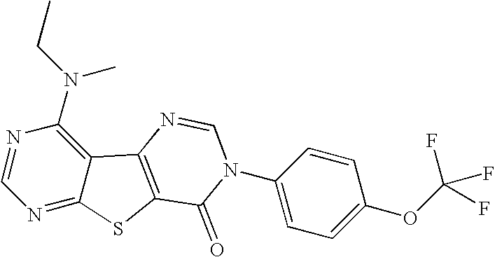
C1=NC(N(CC)C)=C2C(=N1)SC1=C2N=CN(C2=CC=C(OC(F)(F)F)C=C2)C1=O
